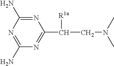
N1=C(N)N=C(N)N=C1C([R1a])CN(C)C
